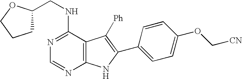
N1=C(NCC2CCCO2)C2=C(N=C1)NC(C1=CC=C(OC[CN])C=C1)=C2[Ph]
